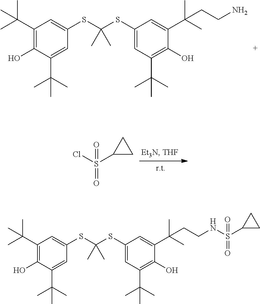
C1(C(C)(C)C)=C(O)C(C(C)(C)C)=CC(SC(SC2=CC(C(C)(C)C)=C(O)C(C(C)(C)CCN)=C2)(C)C)=C1.ClS(C1CC1)(=O)=O.C1(C(C)(C)C)=C(O)C(C(C)(C)C)=CC(SC(SC2=CC(C(C)(C)C)=C(O)C(C(C)(C)CCNS(C3CC3)(=O)=O)=C2)(C)C)=C1
